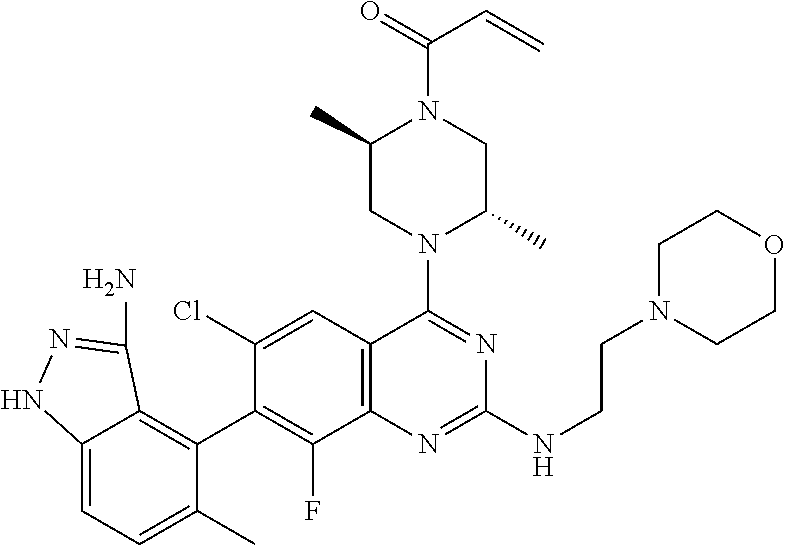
C12=CC=C(C)C(C3=C(F)C4=C(C=C3Cl)C(N3C(C)CN(C(=O)C=C)C(C)C3)=NC(NCCN3CCOCC3)=N4)=C1C(N)=NN2
